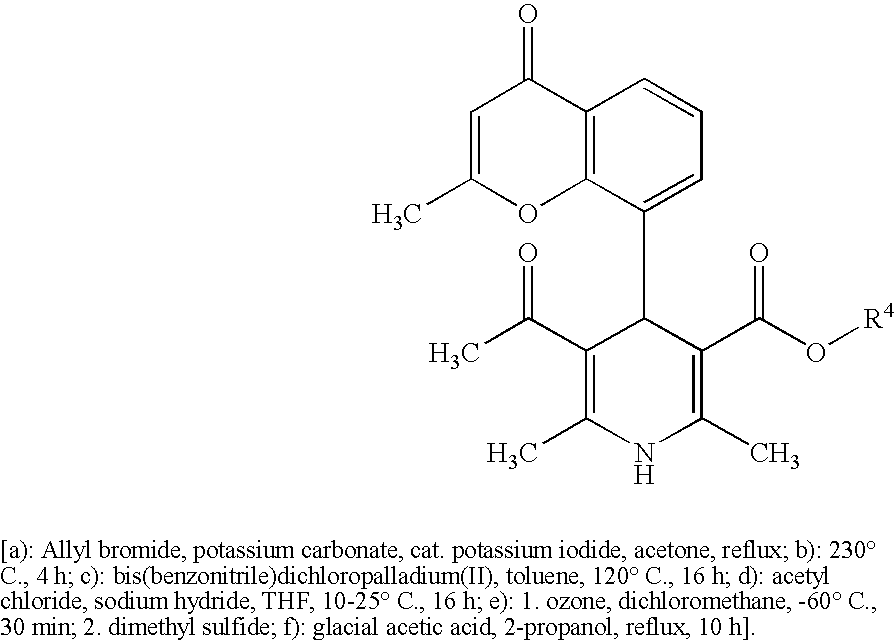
C1(C2C(C(C)=O)=C(C)NC(C)=C2C(O[R4])=O)=CC=CC2=C1OC(C)=CC2=O
